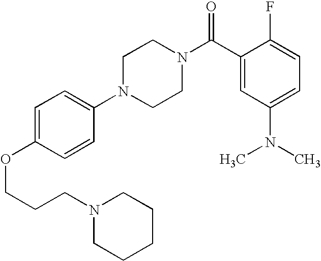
C(COC1=CC=C(N2CCN(C(C3=CC(N(C)C)=CC=C3F)=O)CC2)C=C1)CN1CCCCC1
